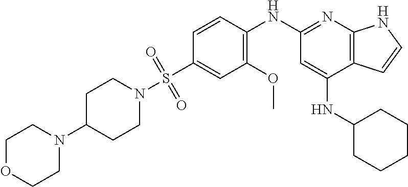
C1(S(=O)(=O)N2CCC(N3CCOCC3)CC2)=CC(OC)=C(NC2=NC3=C(C(NC4CCCCC4)=C2)C=CN3)C=C1
